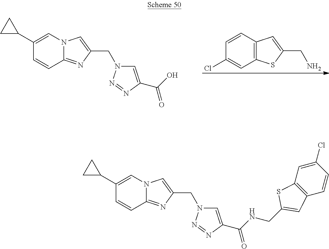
C1=CC(C2CC2)=CN2C1=NC(CN1C=C(C(O)=O)N=N1)=C2.C12=C(C=CC(Cl)=C1)C=C(CN)S2.C1(C2CC2)=CN2C(=NC(CN3C=C(C(NCC4=CC5=C(S4)C=C(Cl)C=C5)=O)N=N3)=C2)C=C1
